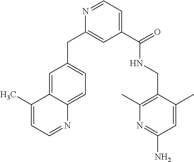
C1=C2C(=CC=C1CC1=CC(C(=O)NCC3=C(C)N=C(N)C=C3C)=CC=N1)N=CC=C2C
